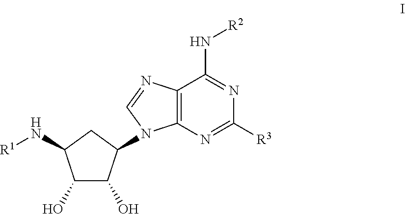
C1(O)C(O)C(N2C3=C(N=C2)C(N[R2])=NC([R3])=N3)CC1N[R1]
